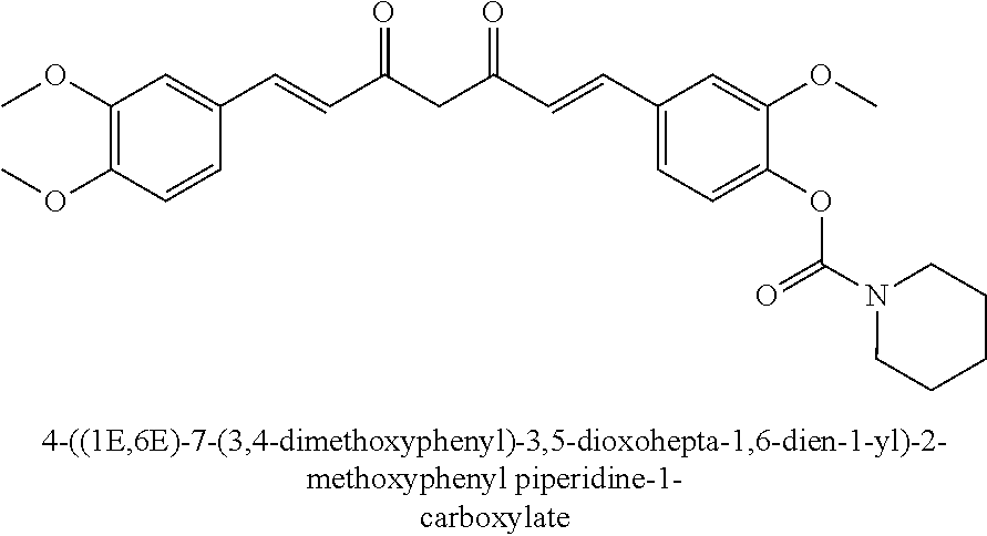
C1(OC)=C(OC)C=CC(C=CC(CC(C=CC2=CC=C(OC(N3CCCCC3)=O)C(OC)=C2)=O)=O)=C1
